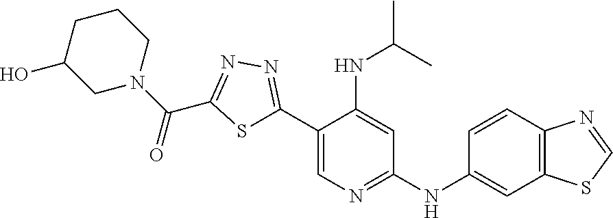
C1(C2=CN=C(NC3=CC4=C(C=C3)N=CS4)C=C2NC(C)C)=NN=C(C(N2CCCC(O)C2)=O)S1
